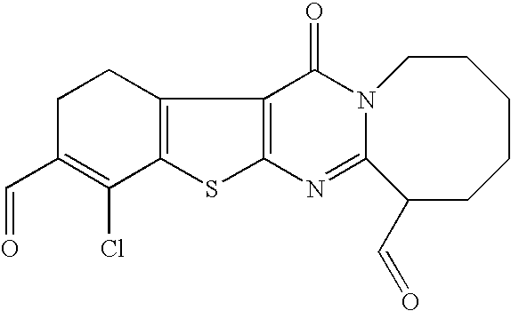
C12=C(C3=C(S1)N=C1N(C3=O)CCCCCC1C=O)CCC(C=O)=C2Cl
